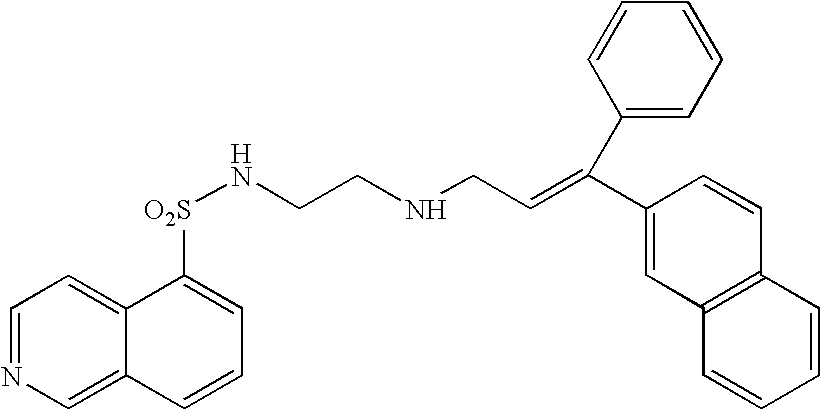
C1=NC=C2C(=C1)C([O2S]NCCNCC=C(C1=CC3=C(C=C1)C=CC=C3)C1=CC=CC=C1)=CC=C2
